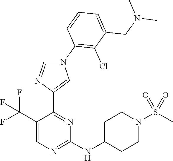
C1(C(F)(F)F)=CN=C(NC2CCN(S(C)(=O)=O)CC2)N=C1C1=CN(C2=C(Cl)C(CN(C)C)=CC=C2)C=N1
